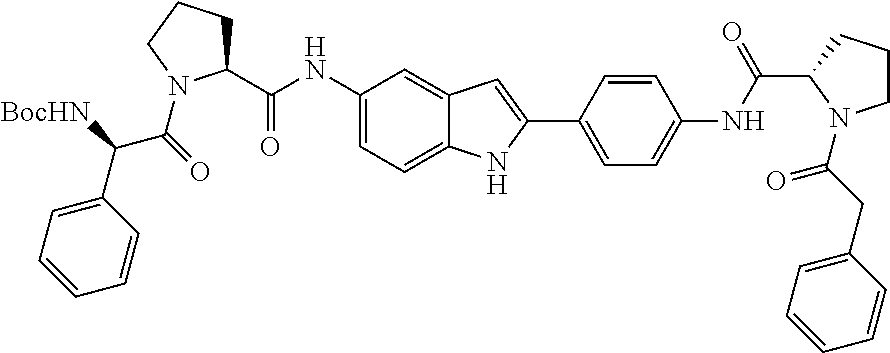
C1(NC(C2CCCN2C(=O)C([BocHN])C2=CC=CC=C2)=O)=CC=C2C(=C1)C=C(C1=CC=C(NC(C3N(C(CC4=CC=CC=C4)=O)CCC3)=O)C=C1)N2
